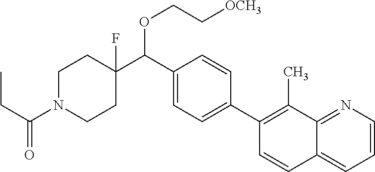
C1=CN=C2C(=C1)C=CC(C1=CC=C(C(C3(F)CCN(C(CC)=O)CC3)OCC[OCH3])C=C1)=C2C
